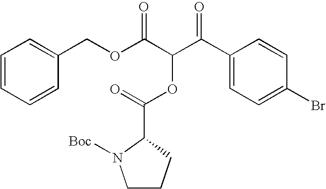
C1(C(C(C(OCC2=CC=CC=C2)=O)OC(=O)C2N([Boc])CCC2)=O)=CC=C(Br)C=C1
